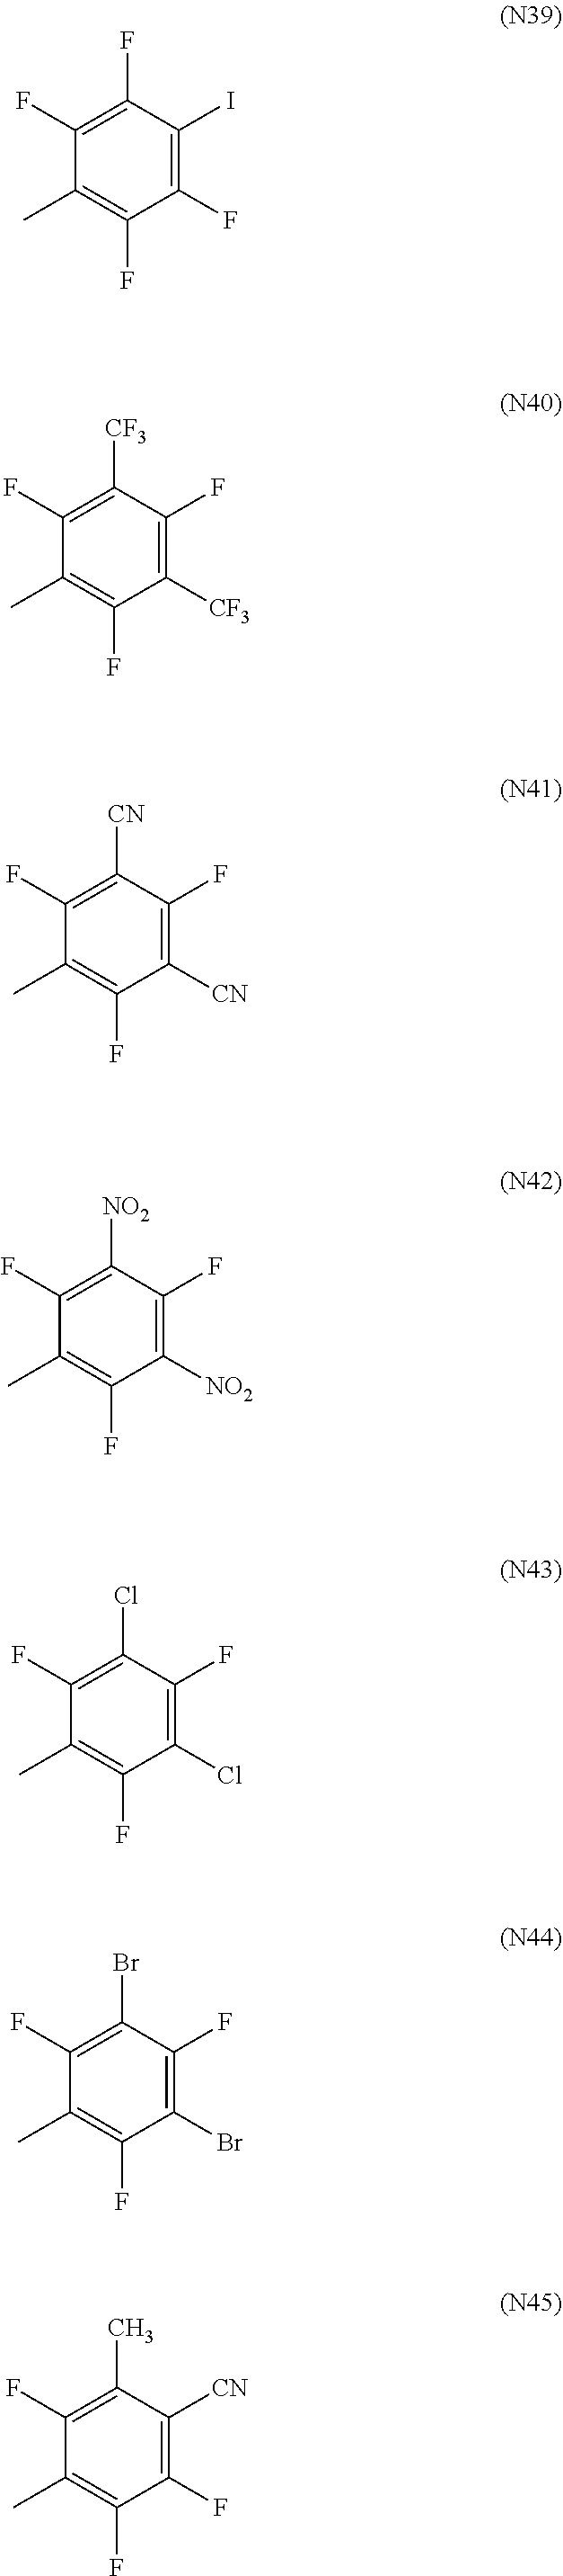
C1(F)=C(I)C(F)=C(F)C(C)=C1F.C1([CF3])=C(F)C([CF3])=C(F)C(C)=C1F.C1([CN])=C(F)C([CN])=C(F)C(C)=C1F.C1([NO2])=C(F)C([NO2])=C(F)C(C)=C1F.C1(Cl)=C(F)C(Cl)=C(F)C(C)=C1F.C1(Br)=C(F)C(Br)=C(F)C(C)=C1F.C1(F)=C([CN])C(C)=C(F)C(C)=C1F
